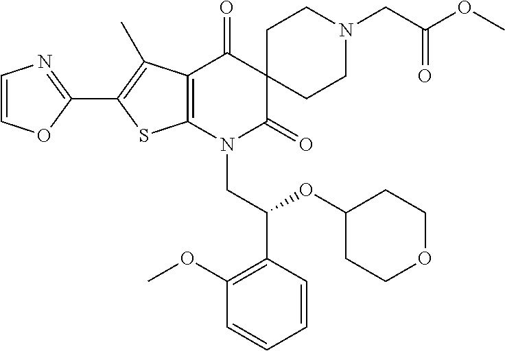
C1(C2=C(C)C3=C(S2)N(CC(OC2CCOCC2)C2=C(OC)C=CC=C2)C(=O)C2(C3=O)CCN(CC(OC)=O)CC2)=NC=CO1
